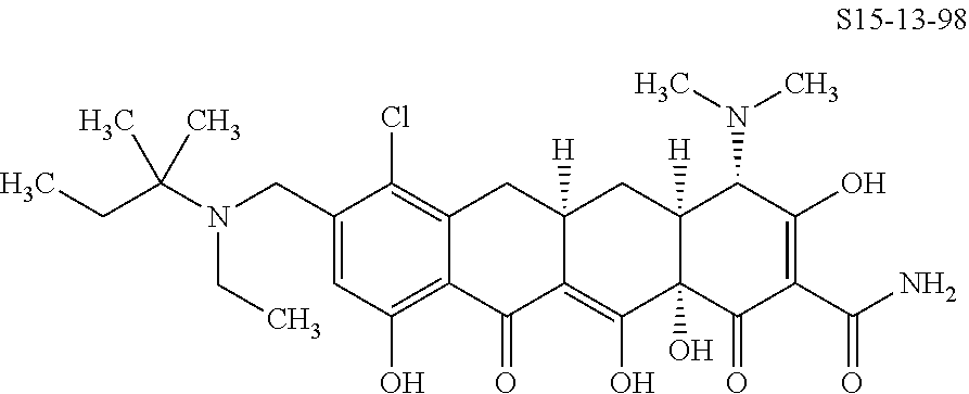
C1(CN(C(CC)(C)C)CC)=CC(O)=C2C(=C1Cl)CC1([H])C(=C(O)C3(O)C([H])(C1)C(N(C)C)C(O)=C(C(N)=O)C3=O)C2=O
